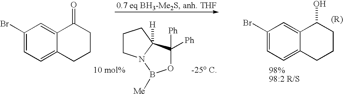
C1(Br)=CC=C2C(=C1)C(=O)CCC2.C1CN2C([H])(C1)C([Ph])([Ph])OB2[Me].C1(Br)=CC=C2C(=C1)C(O)CCC2
